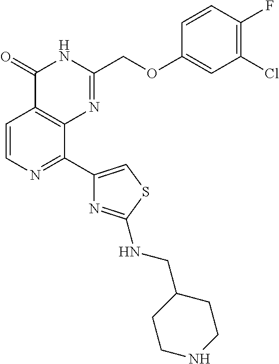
C1=CN=C(C2=CSC(NCC3CCNCC3)=N2)C2=C1C(=O)NC(COC1=CC(Cl)=C(F)C=C1)=N2
